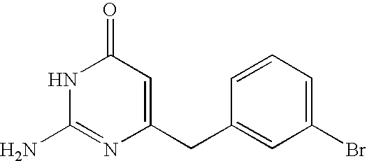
N1C(N)=NC(CC2=CC(Br)=CC=C2)=CC1=O
